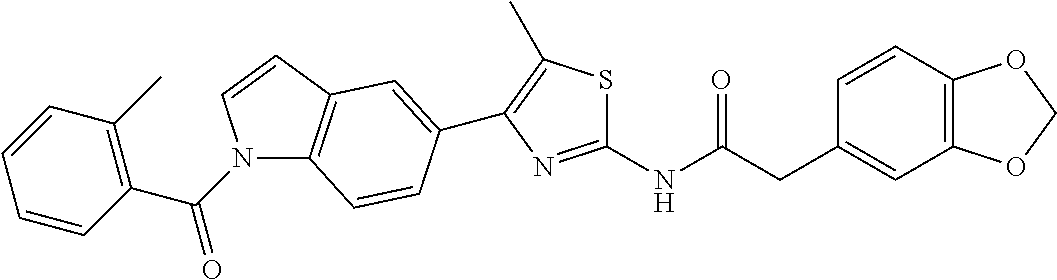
C1=CC2=C(C=C1CC(NC1=NC(C3=CC4=C(N(C(C5=C(C)C=CC=C5)=O)C=C4)C=C3)=C(C)S1)=O)OCO2
